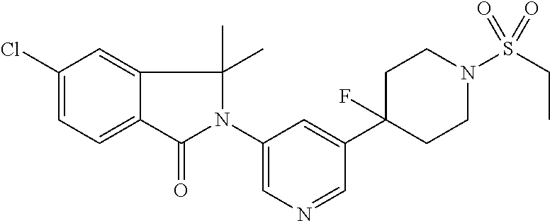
C1(Cl)=CC=C2C(=C1)C(C)(C)N(C1=CN=CC(C3(F)CCN(S(=O)(CC)=O)CC3)=C1)C2=O
